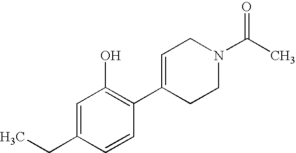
CCC1=CC(O)=C(C2=CCN(C(C)=O)CC2)C=C1
